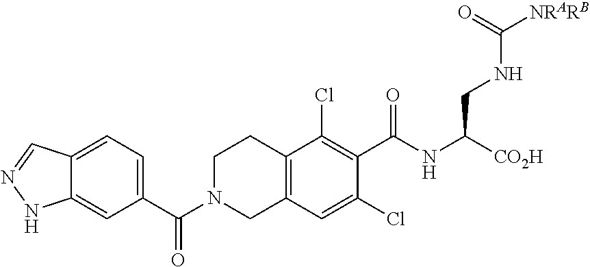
C12=CC=C(C(N3CC4=C(CC3)C(Cl)=C(C(NC([CO2H])CNC([NRARB])=O)=O)C(Cl)=C4)=O)C=C1NN=C2
